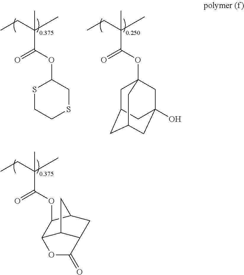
CC(CC)(C)C(OC12CC3CC(CC(O)(C1)C3)C2)=O.CC(CC)(C)C(OC1SCCSC1)=O.CC(CC)(C)C(OC1C2C3C(CC1C3)C(=O)O2)=O
